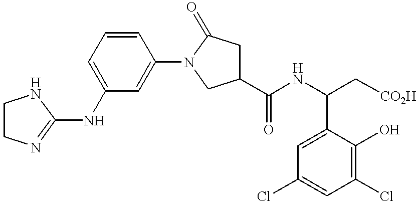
C1(NC2=NCCN2)=CC=CC(N2CC(C(NC(C[CO2H])C3=CC(Cl)=CC(Cl)=C3O)=O)CC2=O)=C1
